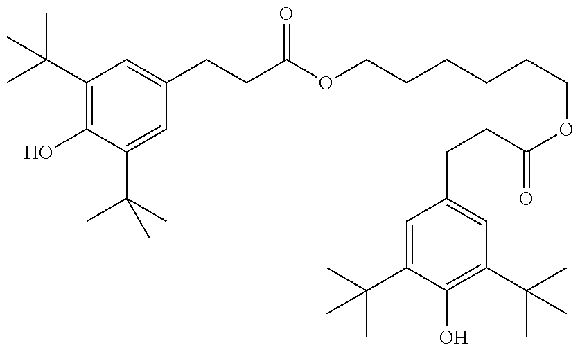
C1(C(C)(C)C)=C(O)C(C(C)(C)C)=CC(CCC(=O)OCCCCCCOC(CCC2=CC(C(C)(C)C)=C(O)C(C(C)(C)C)=C2)=O)=C1
